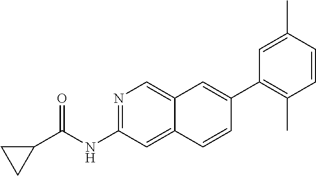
N1=C(NC(C2CC2)=O)C=C2C(=C1)C=C(C1=C(C)C=CC(C)=C1)C=C2
